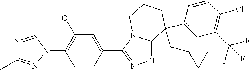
N1=CN(C2=C(OC)C=C(C3=NN=C4N3CCCC4(C3=CC(C(F)(F)F)=C(Cl)C=C3)CC3CC3)C=C2)N=C1C
